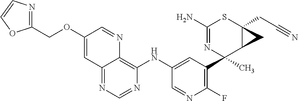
C12=NC=NC(NC3=CC(C4(C)N=C(N)SC5(CC#N)C4C5)=C(F)N=C3)=C1N=CC(OCC1=NC=CO1)=C2
